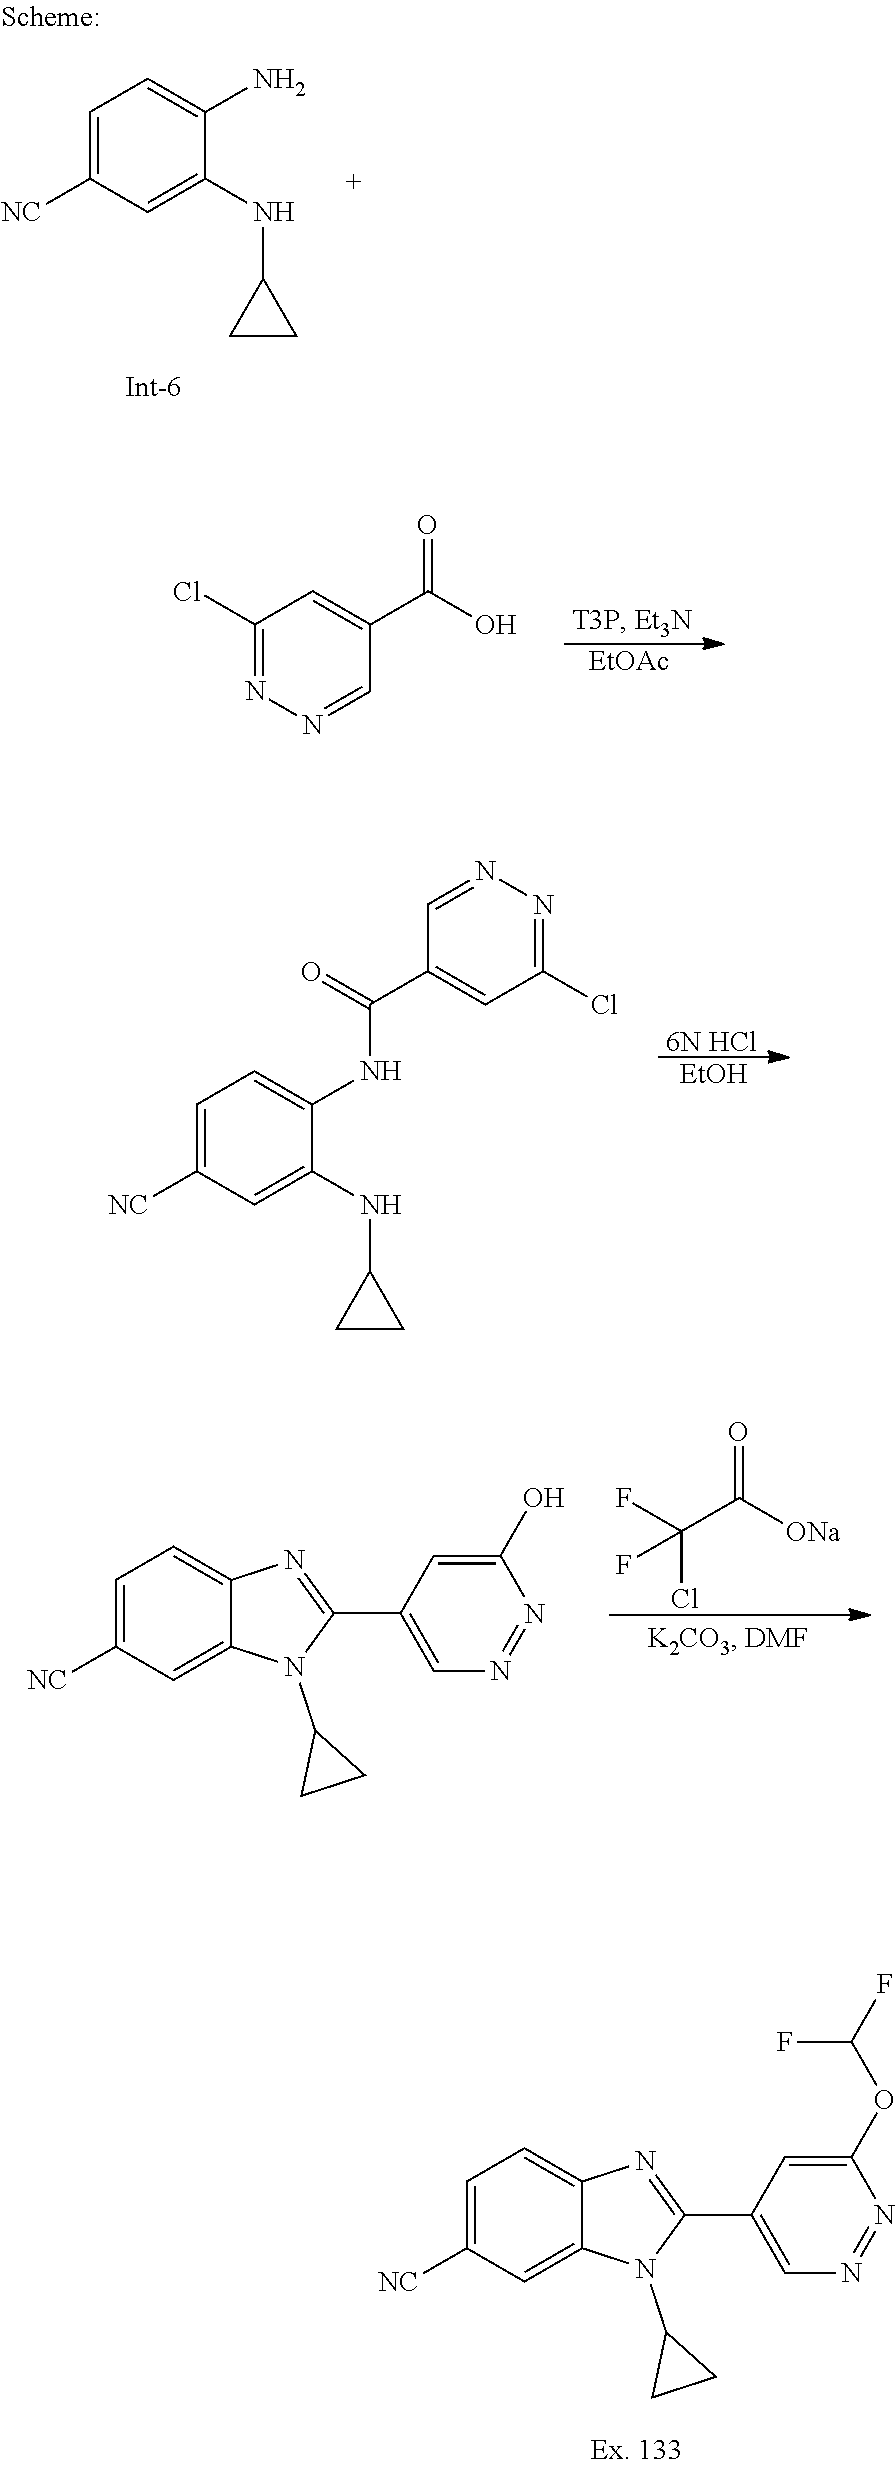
C1(Cl)=NN=CC(C(O)=O)=C1.[EtOAc].C1=C([NC])C=C(NC2CC2)C(NC(C2=CC(Cl)=NN=C2)=O)=C1.[6N HCl].[EtOH].C1=C([NC])C=C2C(=C1)N=C(C1=CN=NC(O)=C1)N2C1CC1.FC(C([ONa])=O)(Cl)F.C1=C([NC])C=C2C(=C1)N=C(C1=CN=NC(OC(F)F)=C1)N2C1CC1.C1=C([NC])C=C(NC2CC2)C(N)=C1
